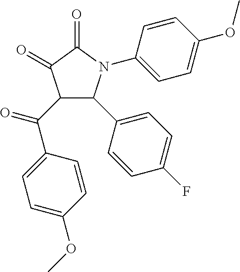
C1(=O)C(=O)C(C(C2=CC=C(OC)C=C2)=O)C(C2=CC=C(F)C=C2)N1C1=CC=C(OC)C=C1
